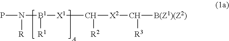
PN([B1]([R1])[X1]C([R2])[X2]C([B(Z1)(Z2)])[R3])[R]
